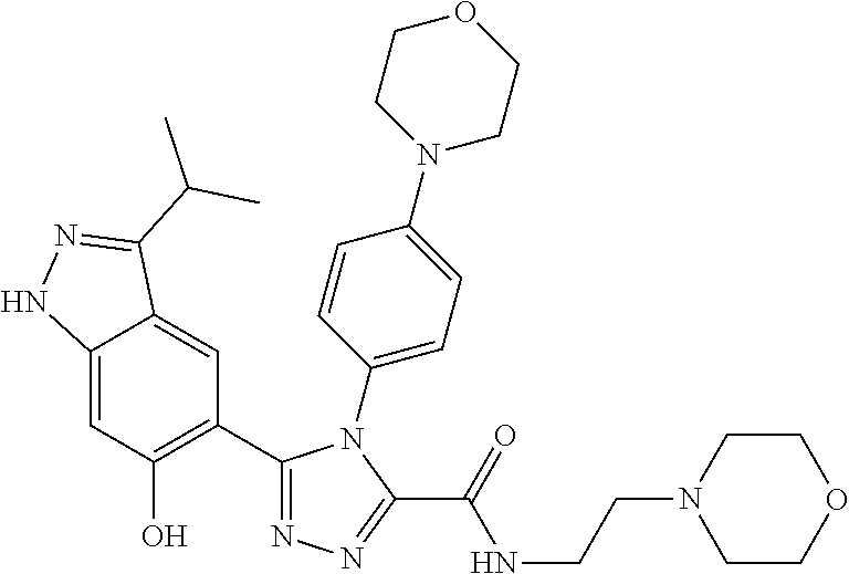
C12=CC(O)=C(C3=NN=C(C(=O)NCCN4CCOCC4)N3C3=CC=C(N4CCOCC4)C=C3)C=C1C(C(C)C)=NN2
